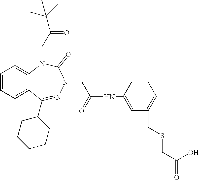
C1=CC=C2C(=C1)N(CC(=O)C(C)(C)C)C(=O)N(CC(NC1=CC(CSCC(=O)O)=CC=C1)=O)N=C2C1CCCCC1
